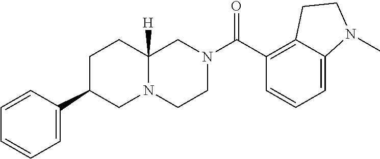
C1=C2C(=C(C(N3CCN4C([H])(C3)CCC(C3=CC=CC=C3)C4)=O)C=C1)CCN2C
